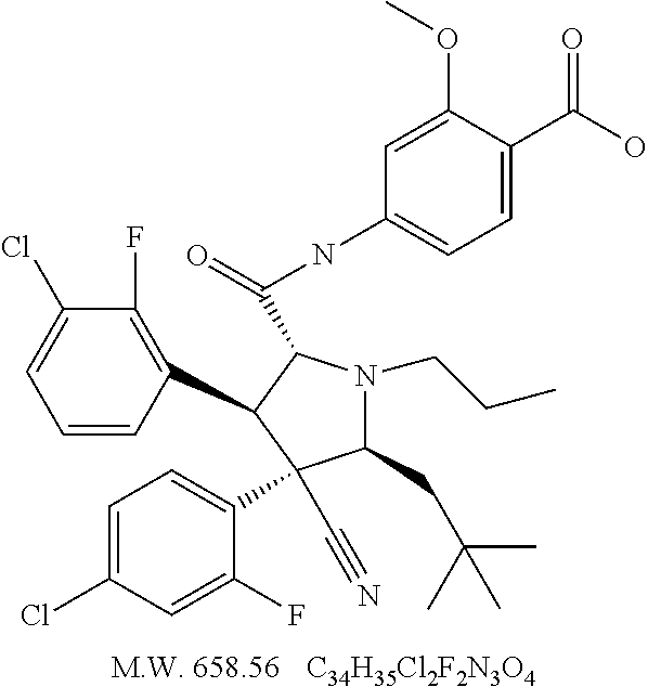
[C34H35Cl2F2N3O4].C1=CC(C2C(C(NC3=CC=C(C(O)=O)C(OC)=C3)=O)N(CCC)C(CC(C)(C)C)C2(C2=CC=C(Cl)C=C2F)C#N)=C(F)C(Cl)=C1
